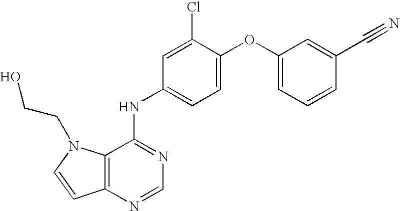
C12=C(N=CN=C1NC1=CC=C(OC3=CC=CC(C#N)=C3)C(Cl)=C1)C=CN2CCO
